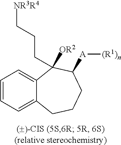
C1=CC=C2C(=C1)C(CCC[NR3R4])([OR2])C([A][(R1)n])CCC2
